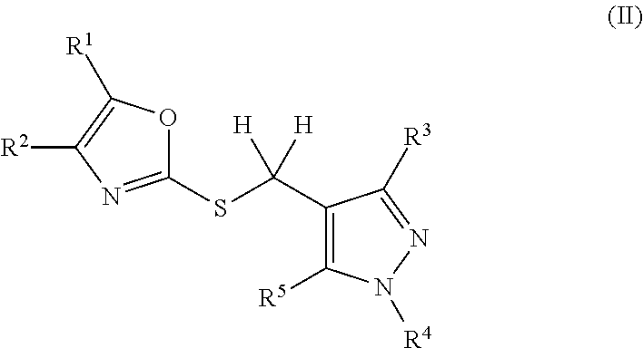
S(C([H])([H])C1=C([R5])N([R4])N=C1[R3])C1=NC([R2])=C([R1])O1
